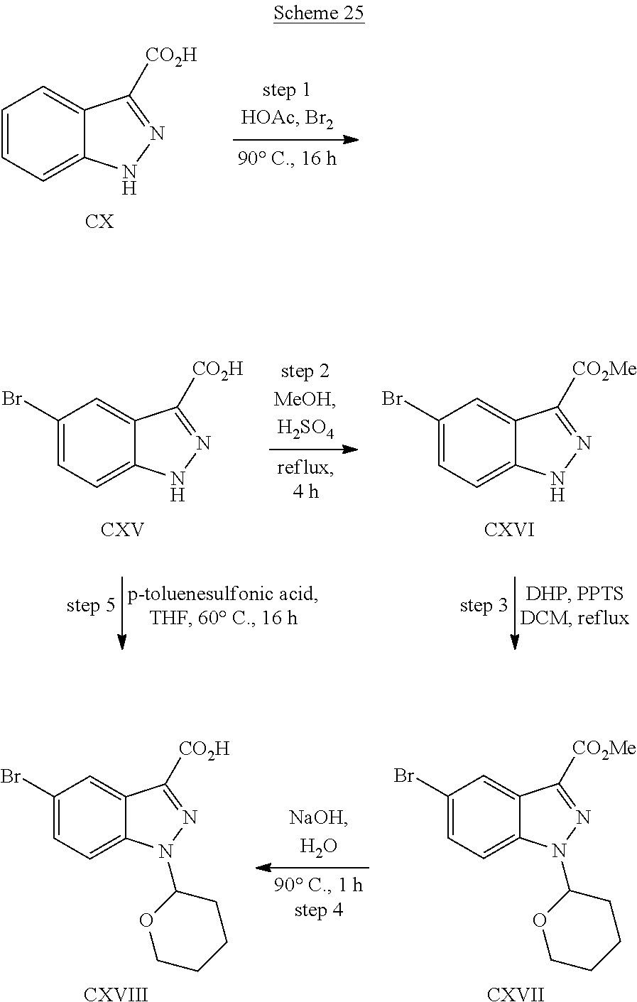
C1=CC=C2C(=C1)C([CO2H])=NN2.C1(Br)=CC=C2C(=C1)C([CO2Me])=NN2.C1(Br)=CC=C2C(=C1)C([CO2H])=NN2.C1(Br)=CC=C2C(=C1)C([CO2H])=NN2C1OCCCC1.[CXVIII].C1(Br)=CC=C2C(=C1)C([CO2Me])=NN2C1OCCCC1.[CXVII]
